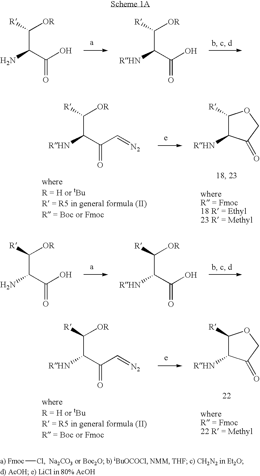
NC(C(O)=O)C([OR])[R].[RHN]C(C(O)=O)C([OR])[R].[RHN]C(C(C=[N2])=O)C([OR])[R].[RHN]C1C([R])OCC1=O.NC(C(O)=O)C([OR])[R].[RHN]C(C(O)=O)C([OR])[R].[a) Fmoc]Cl.[RHN]C(C(C=[N2])=O)C([OR])[R].[RHN]C1C([R])OCC1=O
